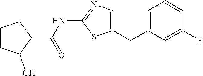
C1=C(CC2=CN=C(NC(=O)C3CCCC3O)S2)C=C(F)C=C1
